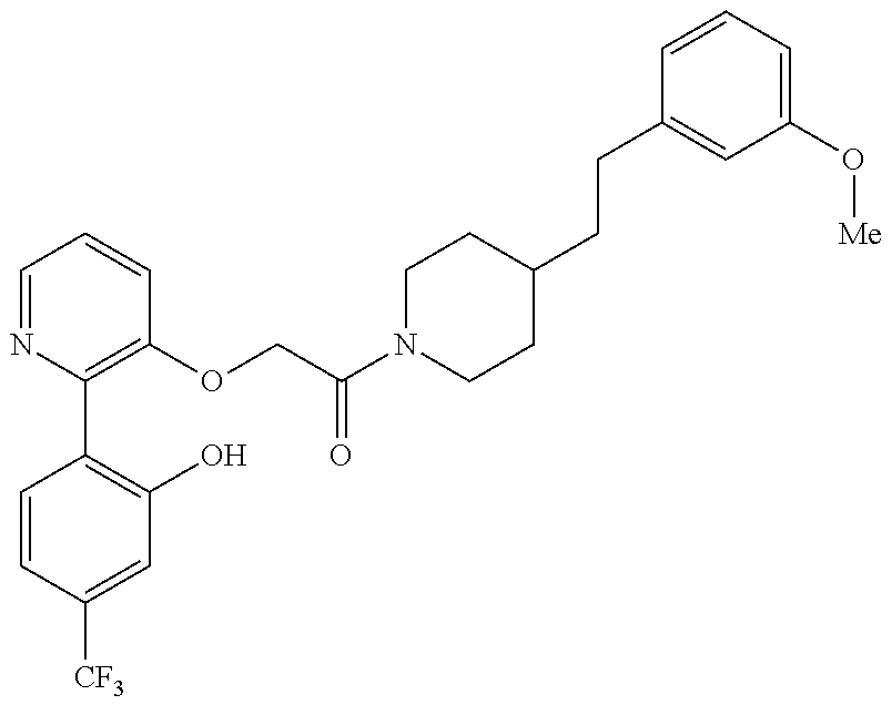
C1=CC([CF3])=CC(O)=C1C1=C(OCC(N2CCC(CCC3=CC(O[Me])=CC=C3)CC2)=O)C=CC=N1
